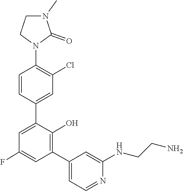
N(C1=CC(C2=C(O)C(C3=CC(Cl)=C(N4CCN(C)C4=O)C=C3)=CC(F)=C2)=CC=N1)CCN
